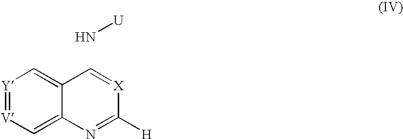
[Y]1=[V]C=C2C(=C1)C=[X]C([H])=N2.N[U]
